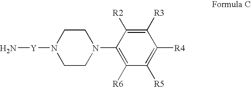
C1([R2])=C([R3])C([R4])=C([R5])C([R6])=C1N1CCN([Y]N)CC1
